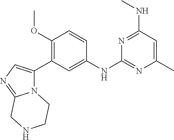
C1=CC(OC)=C(C2=CN=C3N2CCNC3)C=C1NC1=NC(C)=CC(NC)=N1
